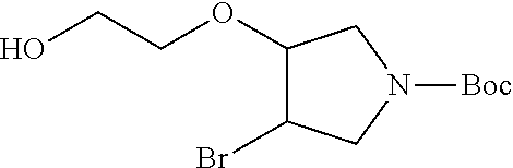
C1(OCCO)C(Br)CN([Boc])C1
